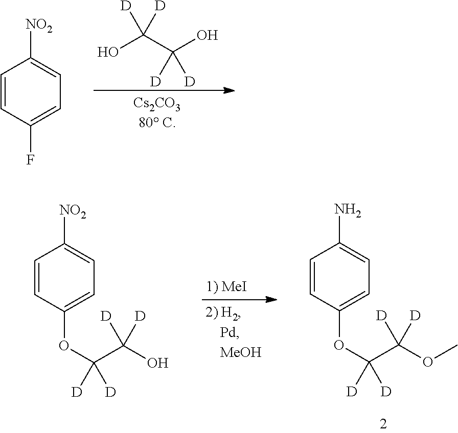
OC(C(O)([D])[D])([D])[D].C1=CC(F)=CC=C1[NO2].C1=CC(OC(C(O)([D])[D])([D])[D])=CC=C1[NO2].C1=CC(OC(C(OC)([D])[D])([D])[D])=CC=C1N
